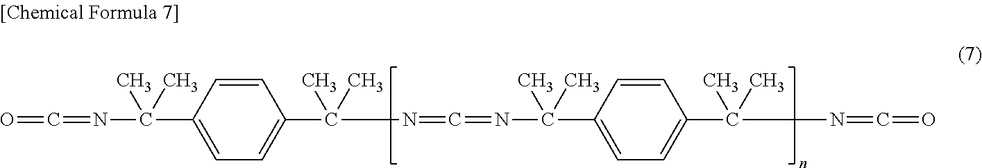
C(=O)=NC(C1=CC=C(C(N=C=NC(C2=CC=C(C(N=C=O)(C)C)C=C2)(C)C)(C)C)C=C1)(C)C
